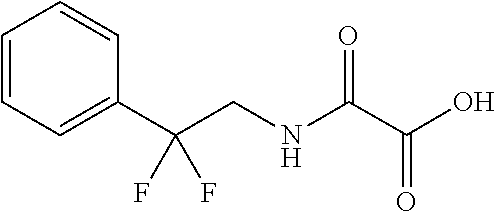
C1=CC=CC(C(F)(F)CNC(C(O)=O)=O)=C1
